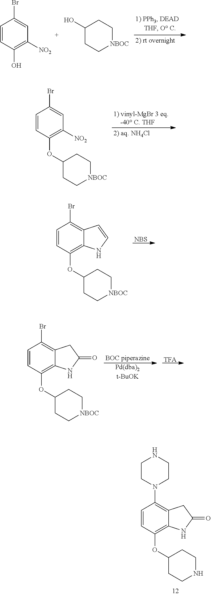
C1=CC(O)=C([NO2])C=C1Br.C1(O)CC[NBOC]CC1.C1=CC(OC2CC[NBOC]CC2)=C([NO2])C=C1Br.C1=CC(OC2CC[NBOC]CC2)=C2C(=C1Br)C=CN2.[NBS].C1=CC(OC2CC[NBOC]CC2)=C2C(=C1Br)CC(=O)N2.[BOC piperazine].[Pd(dba)2t-BuOK].[TFA].C1=CC(OC2CCNCC2)=C2C(=C1N1CCNCC1)CC(=O)N2
